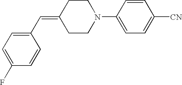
N1(C2=CC=C([CN])C=C2)CCC(=CC2=CC=C(F)C=C2)CC1
